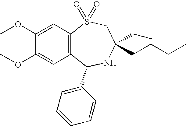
C1(OC)=CC2=C(C=C1OC)S(=O)(=O)CC(CC)(CCCC)NC2C1=CC=CC=C1
